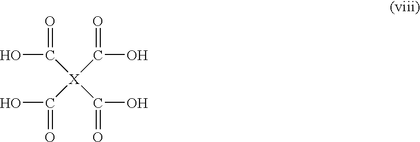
C([X](C(O)=O)(C(O)=O)C(O)=O)(O)=O
